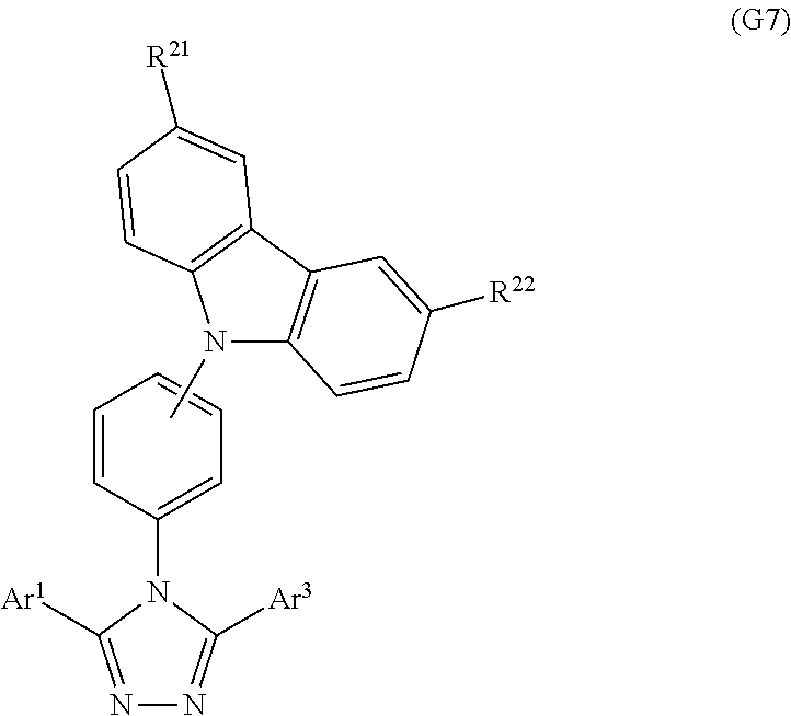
N1=C([Ar1])N(C2=CC=CC=C2)C([Ar3])=N1.N1(C)C2=C(C3=C1C=CC([R21])=C3)C=C([R22])C=C2
